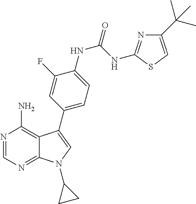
N1=CN=C2C(=C1N)C(C1=CC=C(NC(NC3=NC(C(C)(C)C)=CS3)=O)C(F)=C1)=CN2C1CC1
